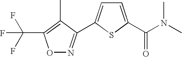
C1=C(C(N(C)C)=O)SC(C2=NOC(C(F)(F)F)=C2C)=C1
